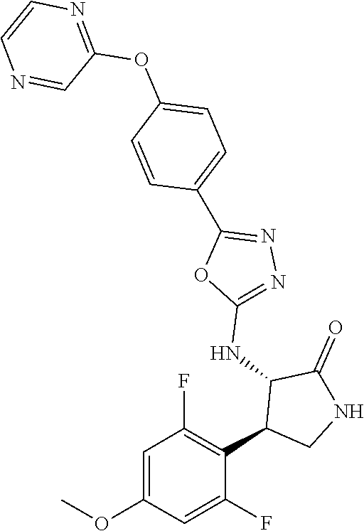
C1(NC2C(C3=C(F)C=C(OC)C=C3F)CNC2=O)=NN=C(C2=CC=C(OC3=NC=CN=C3)C=C2)O1
